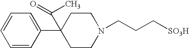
C1=CC(C2(C(=O)C)CCN(CCC[SO3H])CC2)=CC=C1
